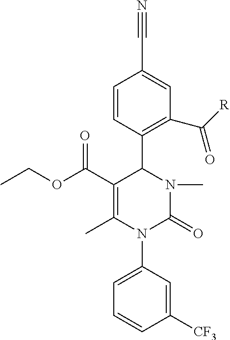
C1=CC(C2C(C(OCC)=O)=C(C)N(C3=CC=CC([CF3])=C3)C(=O)N2C)=C(C([R])=O)C=C1C#N
